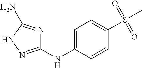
C1=C(NC2=NNC(N)=N2)C=CC(S(C)(=O)=O)=C1
